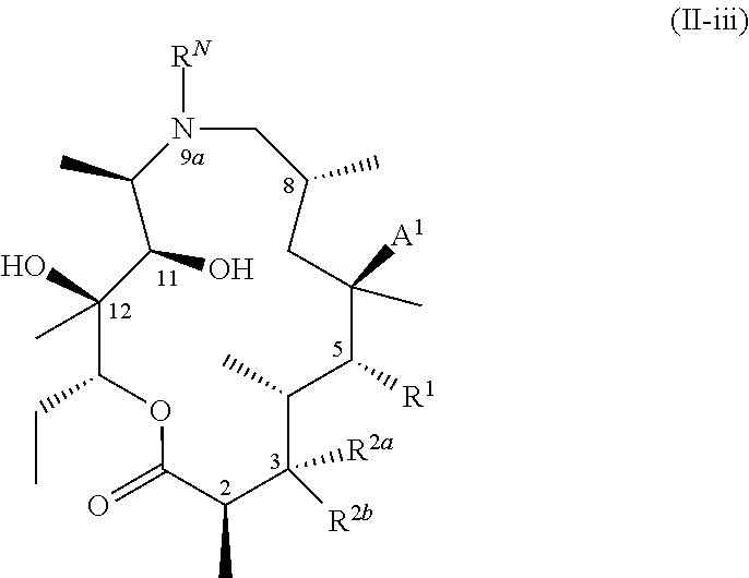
C1(=O)C(C)C([R2a])([R2b])C(C)C([R1])C(C)([A1])CC(C)CN([RN])C(C)C(O)C(O)(C)C(CC)O1
